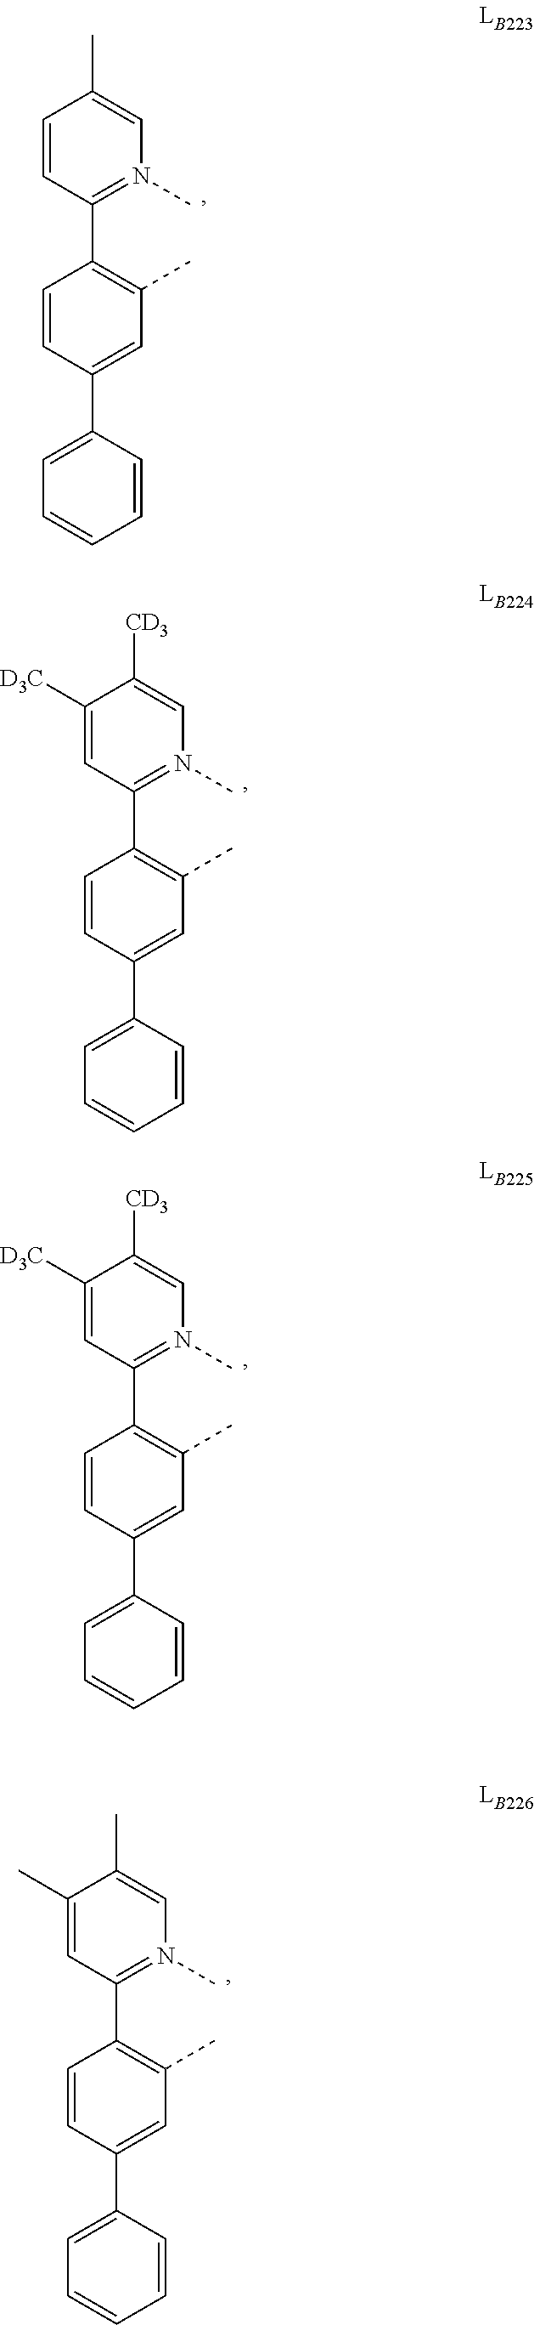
C1=CC(C2=C(C)C=C(C3=CC=CC=C3)C=C2)=N(C)C=C1C.C1([D3C])=CC(C2=C(C)C=C(C3=CC=CC=C3)C=C2)=N(C)C=C1[CD3].C1([D3C])=CC(C2=C(C)C=C(C3=CC=CC=C3)C=C2)=N(C)C=C1[CD3].C1(C)=CC(C2=C(C)C=C(C3=CC=CC=C3)C=C2)=N(C)C=C1C
